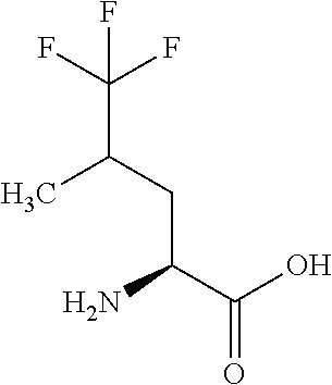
C(C(C(O)=O)N)C(C)C(F)(F)F
